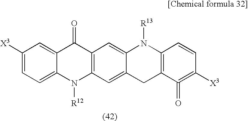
C1([X3])=CC=C2C(=C1)C(=O)C1=C(N2[R12])C=C2C(=C1)N([R13])C1=C(C2)C(=O)=C([X3])C=C1
